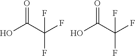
O=C(C(F)(F)F)O.O=C(C(F)(F)F)O
